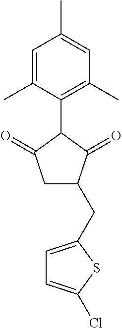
C1=C(C)C(C2C(=O)CC(CC3=CC=C(Cl)S3)C2=O)=C(C)C=C1C
